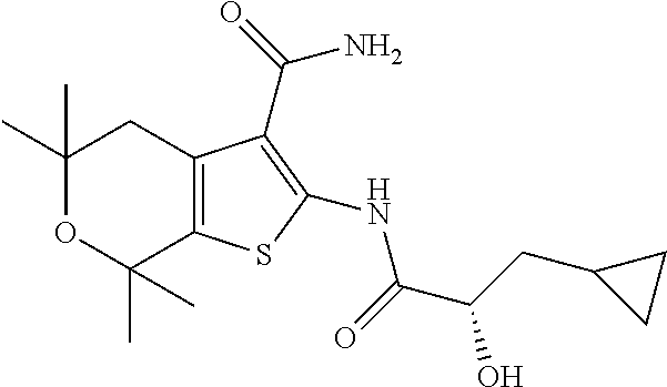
C1(C)(C)OC(C)(C)C2=C(C1)C(C(=O)N)=C(NC(C(CC1CC1)O)=O)S2
